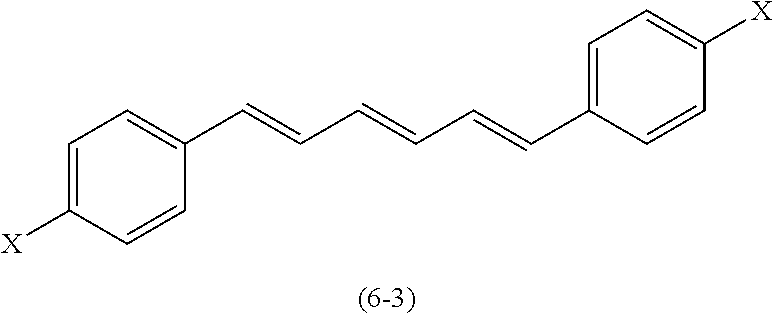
C1=C([X])C=CC(C=CC=CC=CC2=CC=C([X])C=C2)=C1
